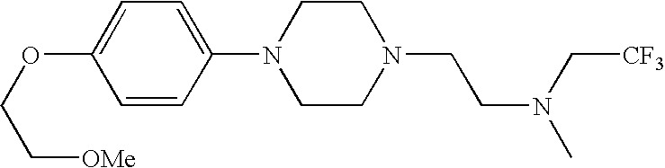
O(C1=CC=C(N2CCN(CCN(C)C[CF3])CC2)C=C1)CC[OMe]
